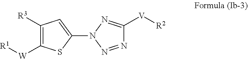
N1=NN(C2=CC([R3])=C([W][R1])S2)N=C1[V][R2]
